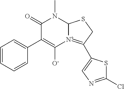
C1(=O)C(C2=CC=CC=C2)=C([O-])[N+]2=C(C3=CN=C(Cl)S3)CSC2N1C
